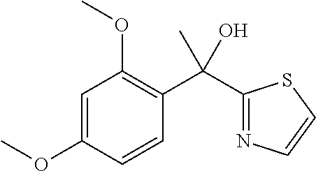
C1=C(OC)C=CC(C(C2=NC=CS2)(O)C)=C1OC
